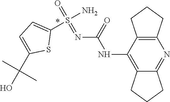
C12=C(C(NC(N=S(=O)(N)C3=CC=C(C(O)(C)C)S3)=O)=C3C(=N1)CCC3)CCC2
